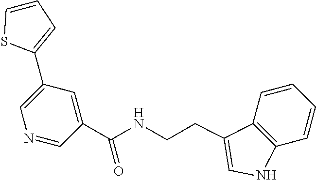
C12=C(C(CCNC(C3=CC(C4=CC=CS4)=CN=C3)=O)=CN1)C=CC=C2
